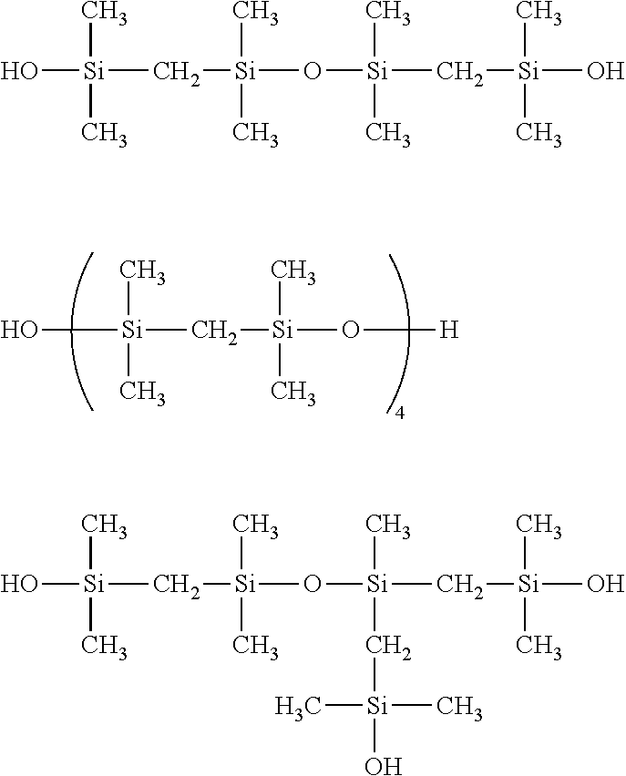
O[Si](C[Si](O[H])(C)C)(C)C.O[Si](C[Si](O[Si](C[Si](O)(C)C)(C)C)(C)C)(C)C.O[Si](C[Si](O[Si](C[Si](O)(C)C)(C)C[Si](C)(C)O)(C)C)(C)C
